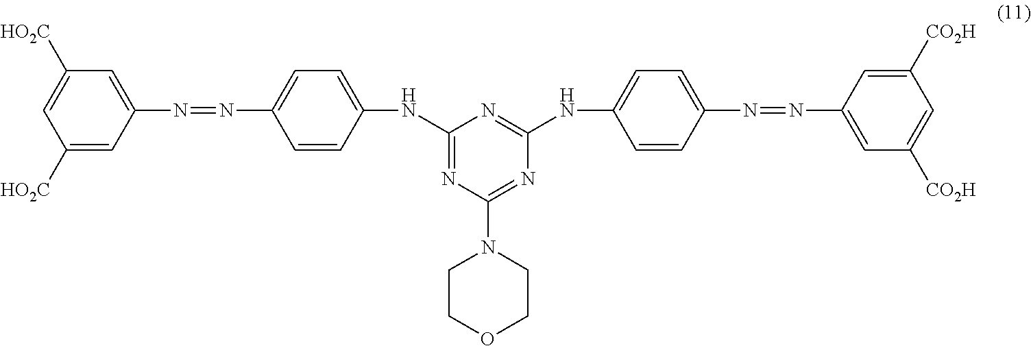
C1([HO2C])=CC(N=NC2=CC=C(NC3=NC(N4CCOCC4)=NC(NC4=CC=C(N=NC5=CC([CO2H])=CC([CO2H])=C5)C=C4)=N3)C=C2)=CC([HO2C])=C1
